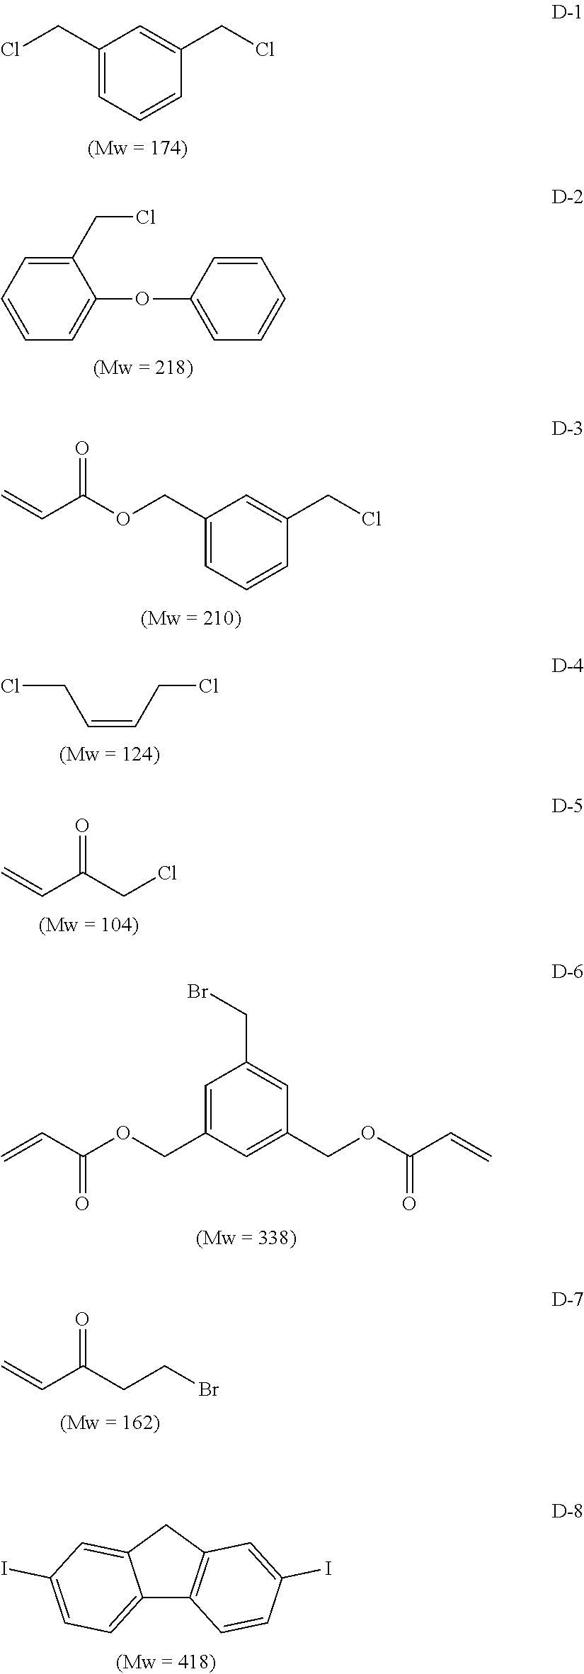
C1(CCl)=CC=CC(CCl)=C1.C1(CCl)=CC=CC=C1OC1=CC=CC=C1.C=CC(OCC1=CC=CC(CCl)=C1)=O.ClCC=CCCl.C=CC(CCl)=O.C1=C(COC(C=C)=O)C=C(COC(C=C)=O)C=C1CBr.C=CC(CCBr)=O.C12=CC=C(I)C=C1CC1=C2C=CC(I)=C1
